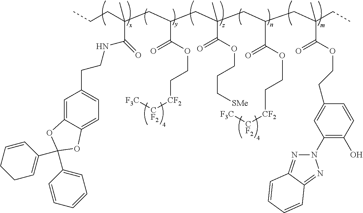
CCCC(CC(CC(CC(CC(CC)(C(OCCC1=CC(N2N=C3C(=N2)C=CC=C3)=C(O)C=C1)=O)C)C(=O)OCC[CF2][CF2][F3C])(C(=O)OCCC[SMe])C)C(OCC[CF2][CF2][F3C])=O)(C(=O)NCCC1=CC=C2C(=C1)OC(C1=CC=CC=C1)(C1=CCCC=C1)O2)C
